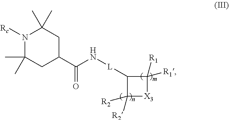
C1(C)(C)N([Rc])C(C)(C)CC(C(N[L]C2C([R2])([R2])[X3]C2([R1])[R1])=O)C1
